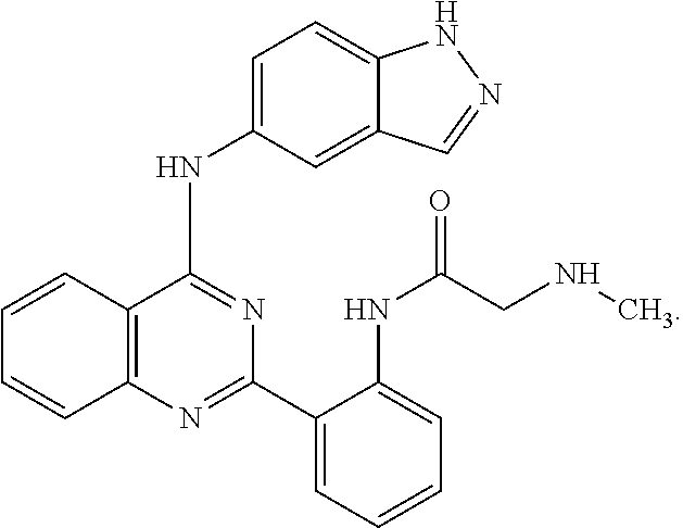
C12=C(N=C(C3=CC=CC=C3NC(CNC)=O)N=C1NC1=CC=C3C(=C1)C=NN3)C=CC=C2
